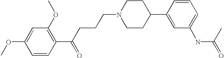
C1=CC(C(CCCN2CCC(C3=CC(NC(=O)C)=CC=C3)CC2)=O)=C(OC)C=C1OC
